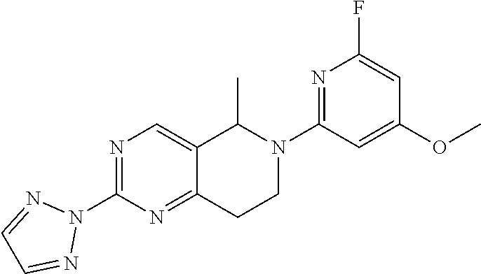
C12=CN=C(N3N=CC=N3)N=C1CCN(C1=NC(F)=CC(OC)=C1)C2C
